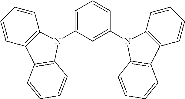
C1=CC=C(N2C3=C(C=CC=C3)C3=C2C=CC=C3)C=C1N1C2=C(C=CC=C2)C2=C1C=CC=C2
